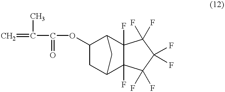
C1(OC(C(=C)C)=O)CC2C3(F)C(F)(C1C2)C(F)(F)C(F)(F)C3(F)F
